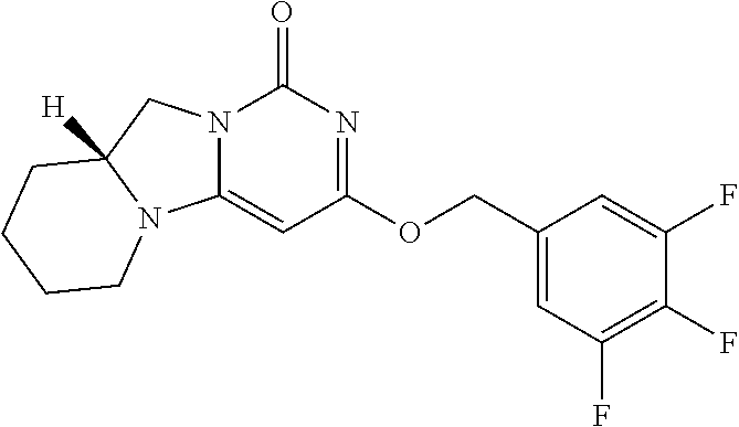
C1(F)=C(F)C=C(COC2=NC(=O)N3C(=C2)N2C([H])(C3)CCCC2)C=C1F
